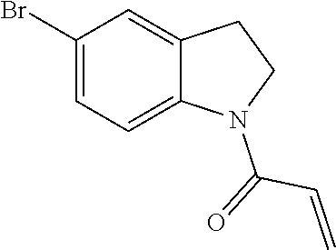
C1(Br)=CC=C2C(=C1)CCN2C(=O)C=C
